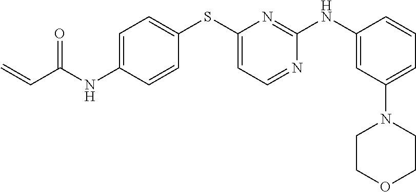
C1=CC(NC2=NC(SC3=CC=C(NC(C=C)=O)C=C3)=CC=N2)=CC(N2CCOCC2)=C1
